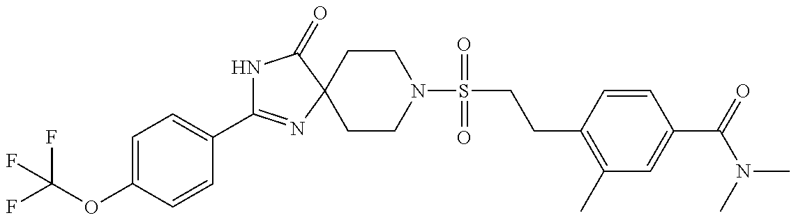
N1C(C2=CC=C(OC(F)(F)F)C=C2)=NC2(C1=O)CCN(S(CCC1=C(C)C=C(C(N(C)C)=O)C=C1)(=O)=O)CC2
